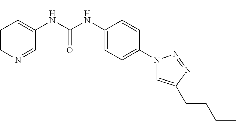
C1=CN=CC(NC(NC2=CC=C(N3C=C(CCCC)N=N3)C=C2)=O)=C1C
